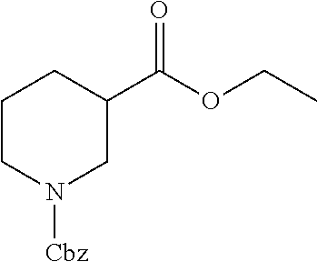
C1CN([Cbz])CC(C(OCC)=O)C1
